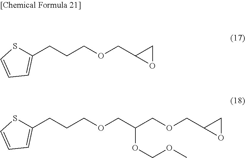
S1C(CCCOCC(COCC2OC2)OCOC)=CC=C1.S1C(CCCOCC2OC2)=CC=C1
